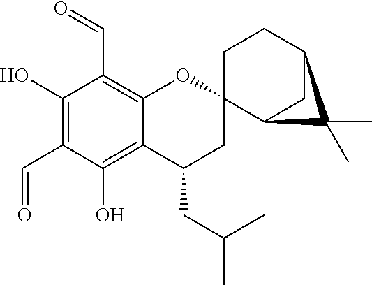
C1(O)=C(C=O)C(O)=C2C(=C1C=O)OC1(CC2CC(C)C)C2CC(CC1)C2(C)C
